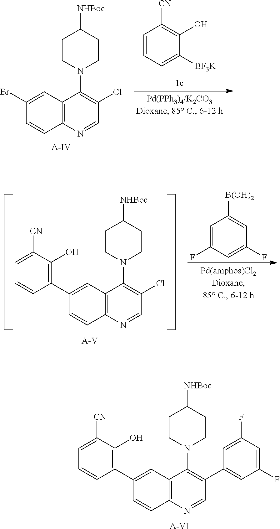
C1=CC=C([BF3K])C(O)=C1[CN].C1(Br)=CC2=C(C=C1)N=CC(Cl)=C2N1CCC([NHBoc])CC1.[A-IV].C1(C2=C(O)C([CN])=CC=C2)=CC2=C(C=C1)N=CC(Cl)=C2N1CCC([NHBoc])CC1.[A-V].C1([B(OH)2])=CC(F)=CC(F)=C1.C1(C2=C(O)C([CN])=CC=C2)=CC2=C(C=C1)N=CC(C1=CC(F)=CC(F)=C1)=C2N1CCC([NHBoc])CC1.[A-VI]
